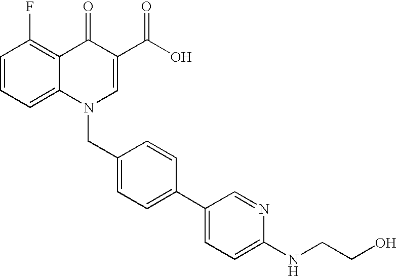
C12=CC=CC(F)=C1C(=O)C(C(O)=O)=CN2CC1=CC=C(C2=CC=C(NCCO)N=C2)C=C1
